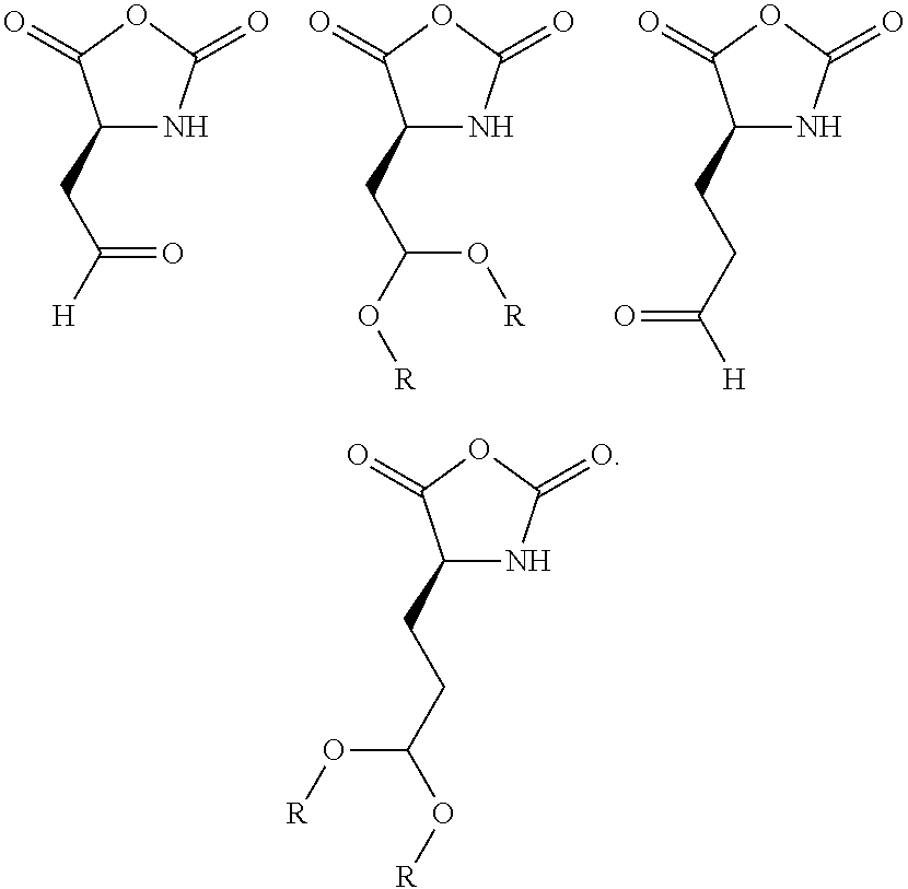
C1(CC([H])=O)NC(=O)OC1=O.C1(CC(O[R])O[R])NC(=O)OC1=O.C1(CCC([H])=O)NC(=O)OC1=O.C1(CCC(O[R])O[R])NC(=O)OC1=O
